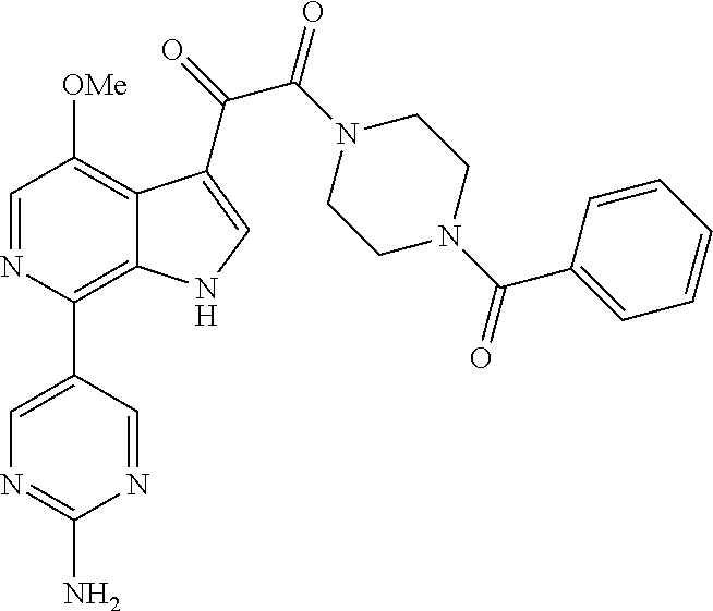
N1=C(N)N=CC(C2=C3C(=C([OMe])C=N2)C(C(=O)C(N2CCN(C(C4=CC=CC=C4)=O)CC2)=O)=CN3)=C1
